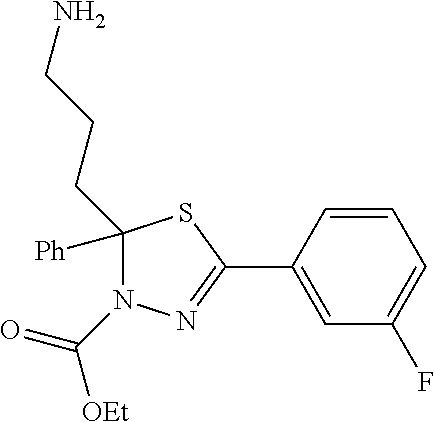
N1=C(C2=CC(F)=CC=C2)SC([Ph])(CCCN)N1C([OEt])=O
